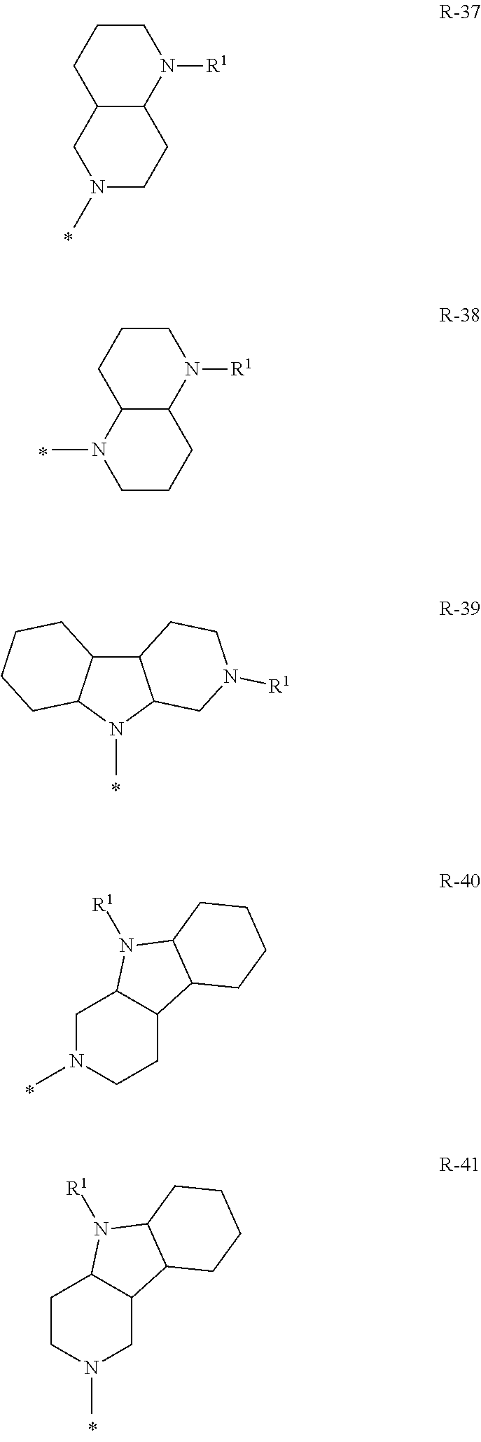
C1CCC2C(N1[R1])CCN(C)C2.C1CCC2C(N1[R1])CCCN2C.C12C3C(N(C)C1CN([R1])CC2)CCCC3.C1N(C)CCC2C1N([R1])C1C2CCCC1.C1CN(C)CC2C1N([R1])C1C2CCCC1
